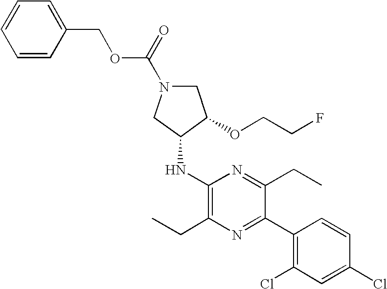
C1(NC2CN(C(OCC3=CC=CC=C3)=O)CC2OCCF)=C(CC)N=C(C2=C(Cl)C=C(Cl)C=C2)C(CC)=N1
